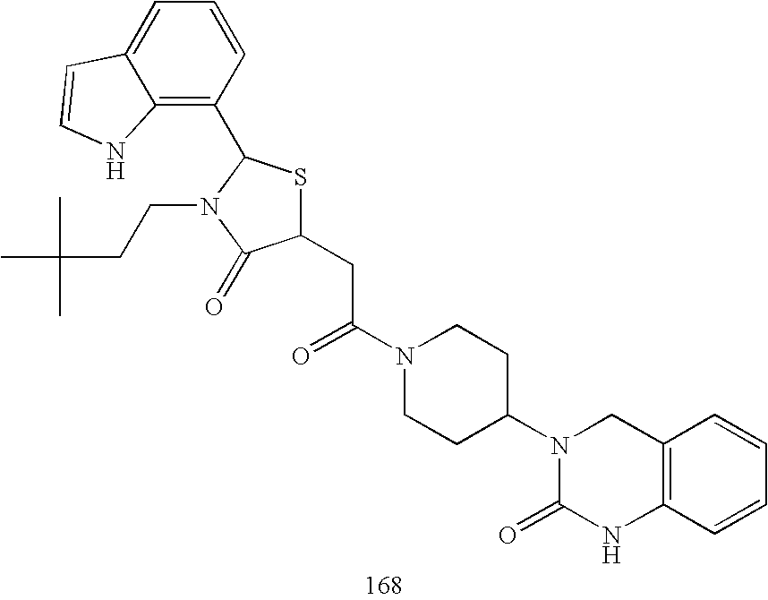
C1(CC(N2CCC(N3C(=O)NC4=C(C3)C=CC=C4)CC2)=O)SC(C2=C3C(=CC=C2)C=CN3)N(CCC(C)(C)C)C1=O
